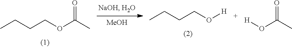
[MeOH].CCCCOC(C)=O.CCCCO[H].[H]OC(C)=O
